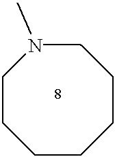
C1CCCCN(C)CC1
